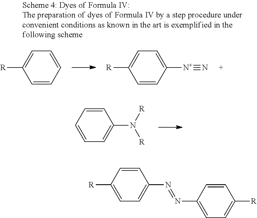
C1=CC=CC=C1[R].C1=CC([N+]#N)=CC=C1[R].C1=CC=CC(N([R])[R])=C1.C1=C([R])C=CC(N=NC2=CC=C([R])C=C2)=C1
